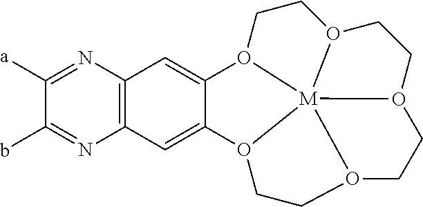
C1([a])=NC2=C(N=C1b)C=C1C(=C2)O2CCO3CCO4CCO5CCO1[M]2345
